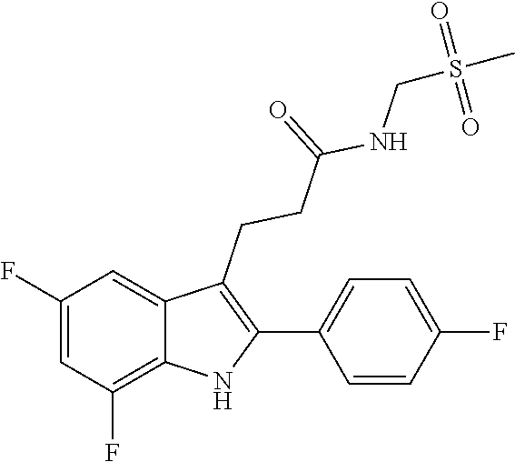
C(NC(CCC1=C(C2=CC=C(F)C=C2)NC2=C(F)C=C(F)C=C12)=O)S(C)(=O)=O
